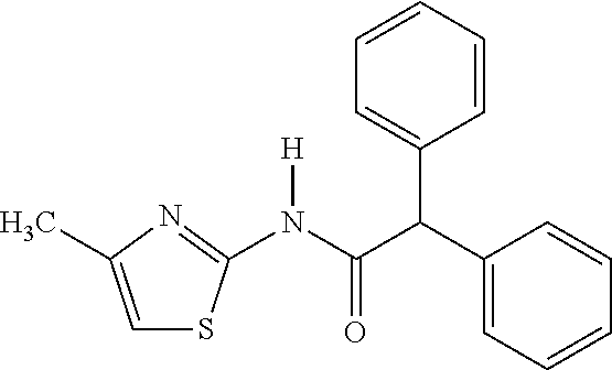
N(C(C(C1=CC=CC=C1)C1=CC=CC=C1)=O)([H])C1=NC(C)=CS1
